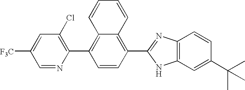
C1(Cl)=C(C2=C3C(=C(C4=NC5=C(N4)C=C(C(C)(C)C)C=C5)C=C2)C=CC=C3)N=CC([F3C])=C1
